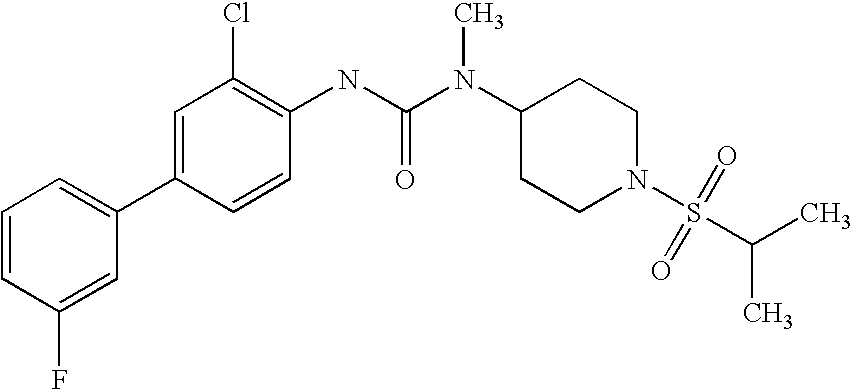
C1=CC(F)=CC(C2=CC(Cl)=C(NC(N(C3CCN(S(C(C)C)(=O)=O)CC3)C)=O)C=C2)=C1
